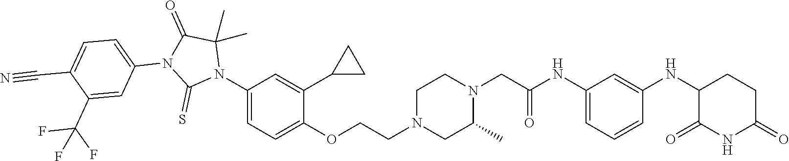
C1=C(NC(CN2CCN(CCOC3=CC=C(N4C(C)(C)C(=O)N(C5=CC=C(C#N)C(C(F)(F)F)=C5)C4=S)C=C3C3CC3)CC2C)=O)C=C(NC2C(=O)NC(=O)CC2)C=C1
